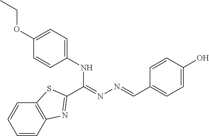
N(C(C1=NC2=C(S1)C=CC=C2)=NN=CC1=CC=C(O)C=C1)C1=CC=C(OCC)C=C1
